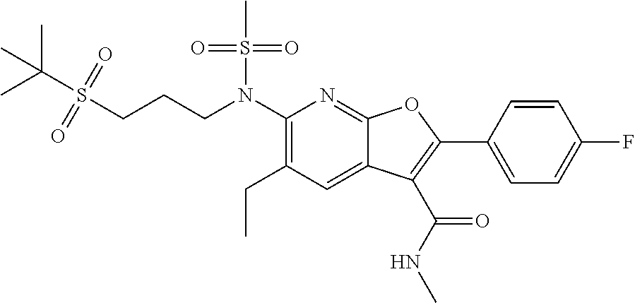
S(CCCN(C1=C(CC)C=C2C(=N1)OC(C1=CC=C(F)C=C1)=C2C(NC)=O)S(C)(=O)=O)(C(C)(C)C)(=O)=O
